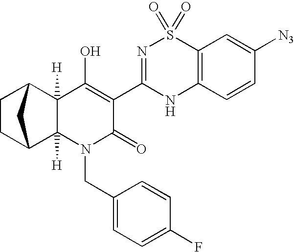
C12([H])C3CCC(C3)C1([H])C(O)=C(C1=NS(=O)(=O)C3=C(N1)C=CC([N3])=C3)C(=O)N2CC1=CC=C(F)C=C1
